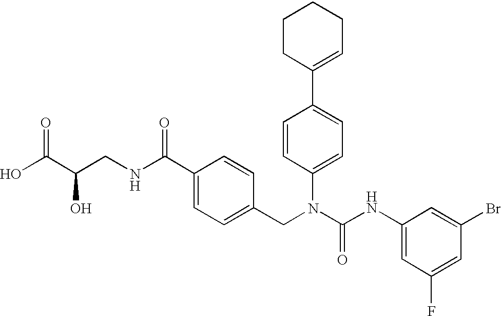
OC(C(CNC(C1=CC=C(CN(C(NC2=CC(F)=CC(Br)=C2)=O)C2=CC=C(C3=CCCCC3)C=C2)C=C1)=O)O)=O
